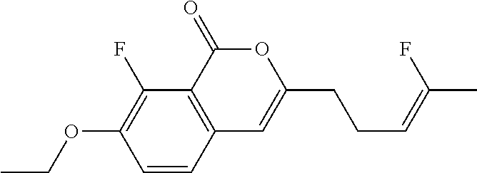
C1=CC2=C(C(F)=C1OCC)C(=O)OC(CCC=C(C)F)=C2
